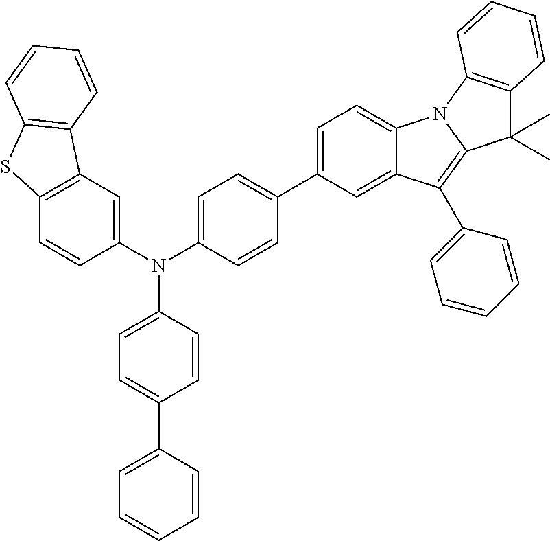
C1=CC(N(C2=CC3=C(C=C2)SC2=C3C=CC=C2)C2=CC=C(C3=CC=C4C(=C3)C(C3=CC=CC=C3)=C3N4C4=C(C3(C)C)C=CC=C4)C=C2)=CC=C1C1=CC=CC=C1
